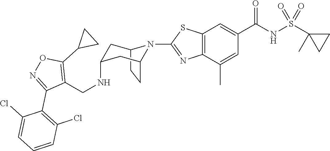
C12CCC(CC(NCC3=C(C4CC4)ON=C3C3=C(Cl)C=CC=C3Cl)C1)N2C1=NC2=C(C=C(C(NS(C3(C)CC3)(=O)=O)=O)C=C2C)S1
